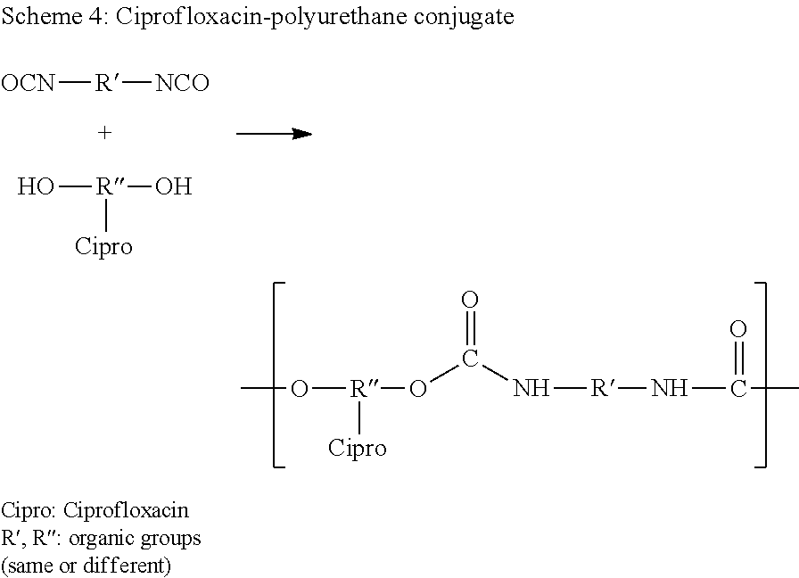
CO[R]([Cipro])OC(N[R]NC(=O)C)=O.[Cipro][R](O)O.[R]([OCN])[NCO]
